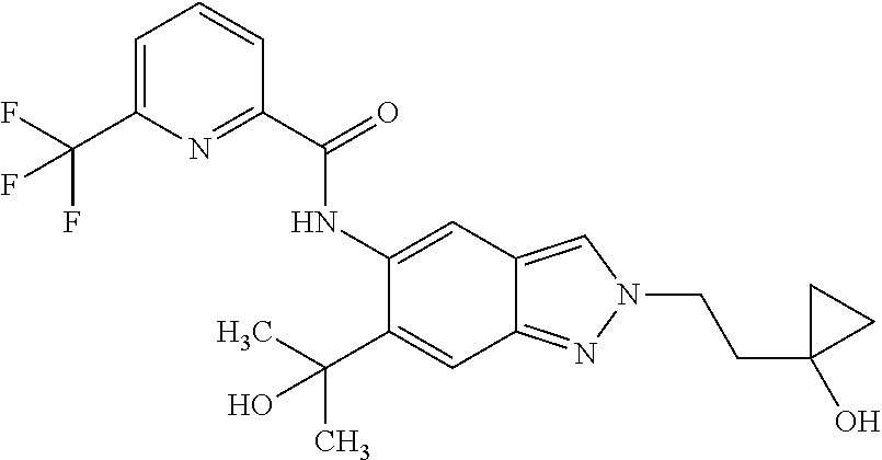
N(C1=CC2=CN(CCC3(O)CC3)N=C2C=C1C(C)(C)O)C(C1=NC(C(F)(F)F)=CC=C1)=O
